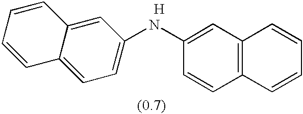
C1=CC=CC2=CC(NC3=CC4=C(C=C3)C=CC=C4)=CC=C12.[H]
